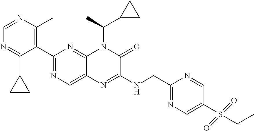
C1(C2=NC=C3C(=N2)N(C(C)C2CC2)C(=O)C(NCC2=NC=C(S(CC)(=O)=O)C=N2)=N3)=C(C)N=CN=C1C1CC1
